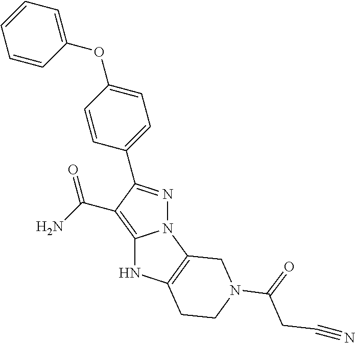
C12=C(C(N)=O)C(C3=CC=C(OC4=CC=CC=C4)C=C3)=NN1C1=C(N2)CCN(C(=O)CC#N)C1
